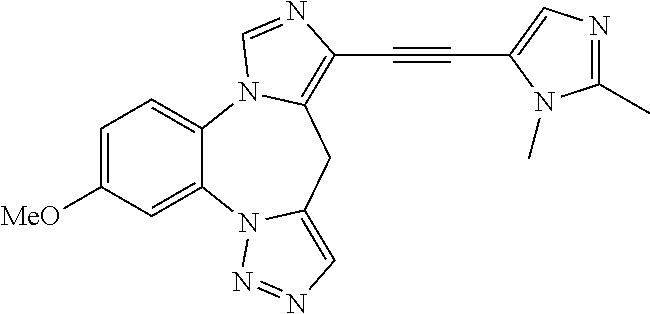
C1=C([MeO])C=C2C(=C1)N1C(=C(C#CC3=CN=C(C)N3C)N=C1)CC1=CN=NN21
